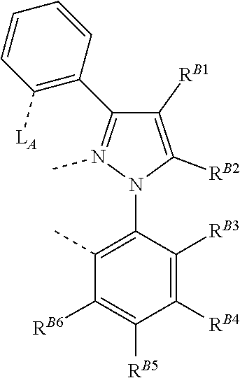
C1(C2=N(C)N(C3=C(C)C([RB6])=C([RB5])C([RB4])=C3[RB3])C([RB2])=C2[RB1])=C([LA])C=CC=C1
